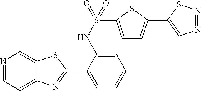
N1=CC=C2C(=C1)SC(C1=CC=CC=C1NS(=O)(=O)C1=CC=C(C3=CN=NS3)S1)=N2
